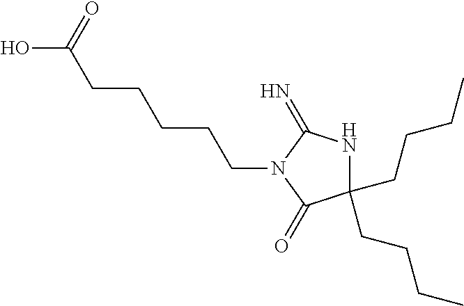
C1(CCCC)(CCCC)NC(=N)N(CCCCCC(=O)O)C1=O
